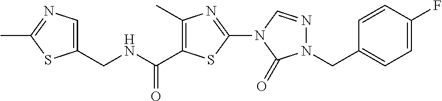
C(NCC1=CN=C(C)S1)(=O)C1=C(C)N=C(N2C=NN(CC3=CC=C(F)C=C3)C2=O)S1
